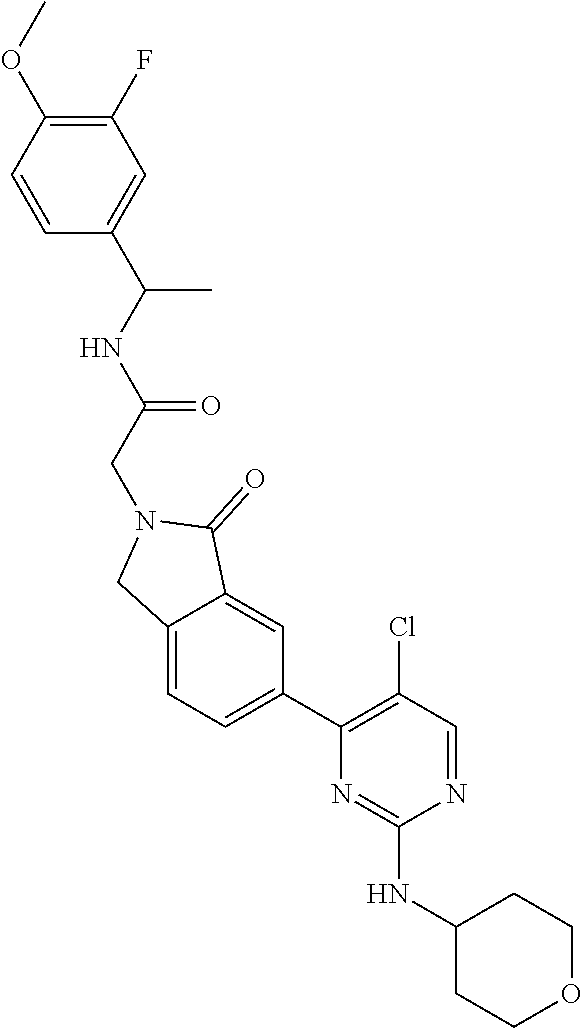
N1=CC(Cl)=C(C2=CC=C3C(=C2)C(=O)N(CC(NC(C2=CC(F)=C(OC)C=C2)C)=O)C3)N=C1NC1CCOCC1
